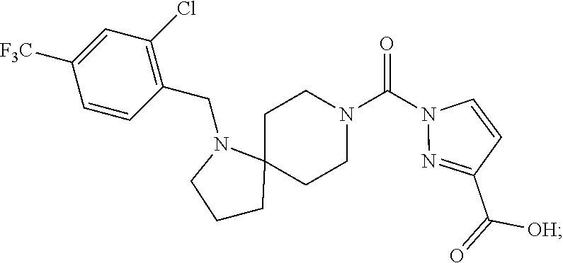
C1=CC([F3C])=CC(Cl)=C1CN1CCCC12CCN(C(N1N=C(C([OH])=O)C=C1)=O)CC2
